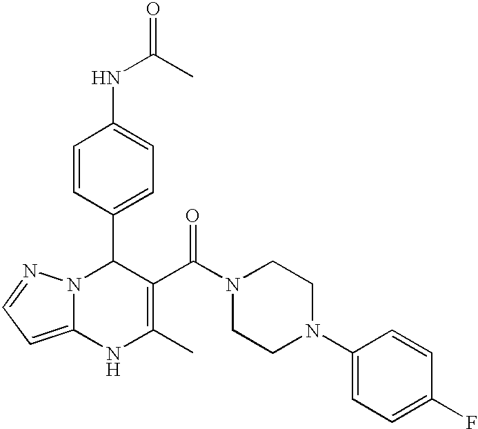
C1=CC(C2N3C(=CC=N3)NC(C)=C2C(N2CCN(C3=CC=C(F)C=C3)CC2)=O)=CC=C1NC(C)=O
